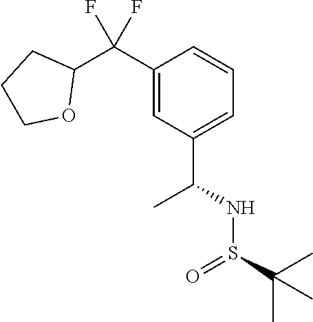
C(C1=CC(C(NS(C(C)(C)C)=O)C)=CC=C1)(C1CCCO1)(F)F
